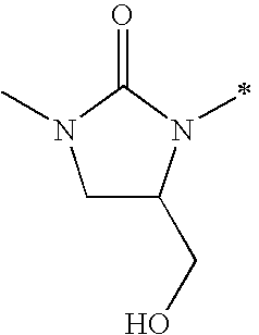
C1C(CO)N(C)C(=O)N1C
